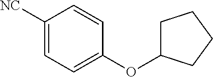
C1([NC])=CC=C(OC2CCCC2)C=C1
